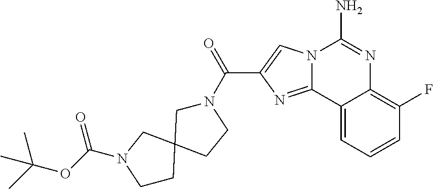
N12C(=NC(C(N3CC4(CC3)CN(C(OC(C)(C)C)=O)CC4)=O)=C1)C1=CC=CC(F)=C1N=C2N
